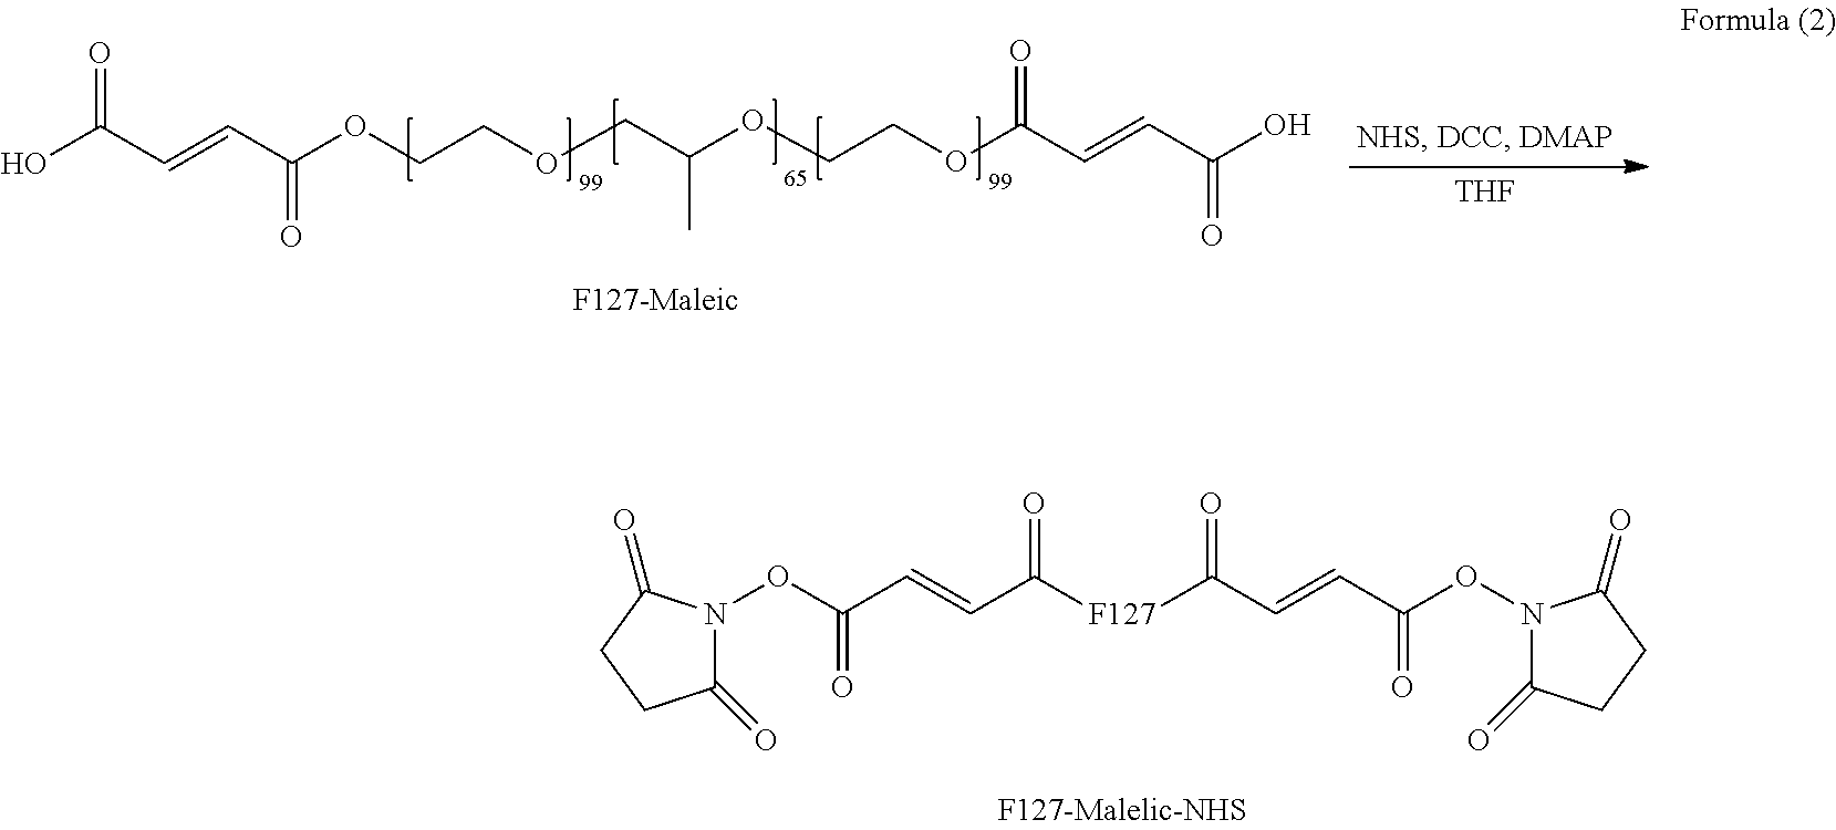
O(CCOCC(OCCOC(C=CC(O)=O)=O)C)C(C=CC(O)=O)=O.[F127-Maleic].[THF].C1(=O)N(OC(C=CC([F127]C(C=CC(ON2C(=O)CCC2=O)=O)=O)=O)=O)C(=O)CC1
